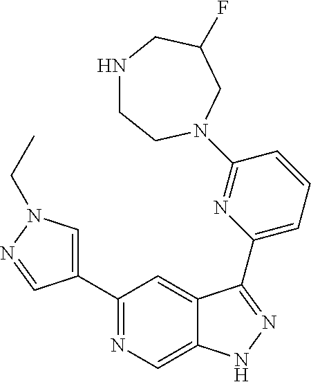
C1(C2=CN(CC)N=C2)=NC=C2C(=C1)C(C1=CC=CC(N3CCNCC(F)C3)=N1)=NN2
